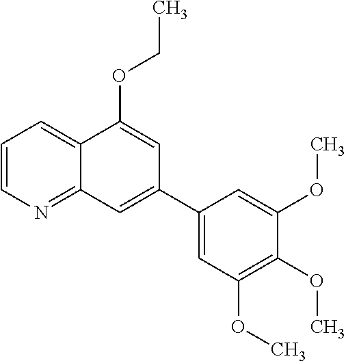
C1(C2=CC3=NC=CC=C3C(OCC)=C2)=CC(OC)=C(OC)C(OC)=C1
